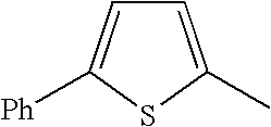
C1=C(C)SC([Ph])=C1
